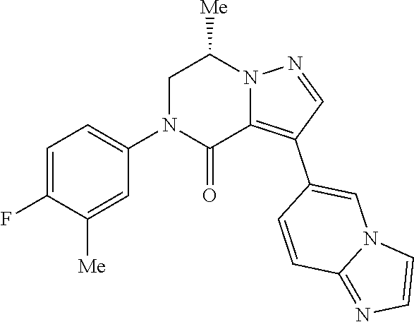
C1=CC(C2=C3C(=O)N(C4=CC=C(F)C([Me])=C4)CC([Me])N3N=C2)=CN2C1=NC=C2
